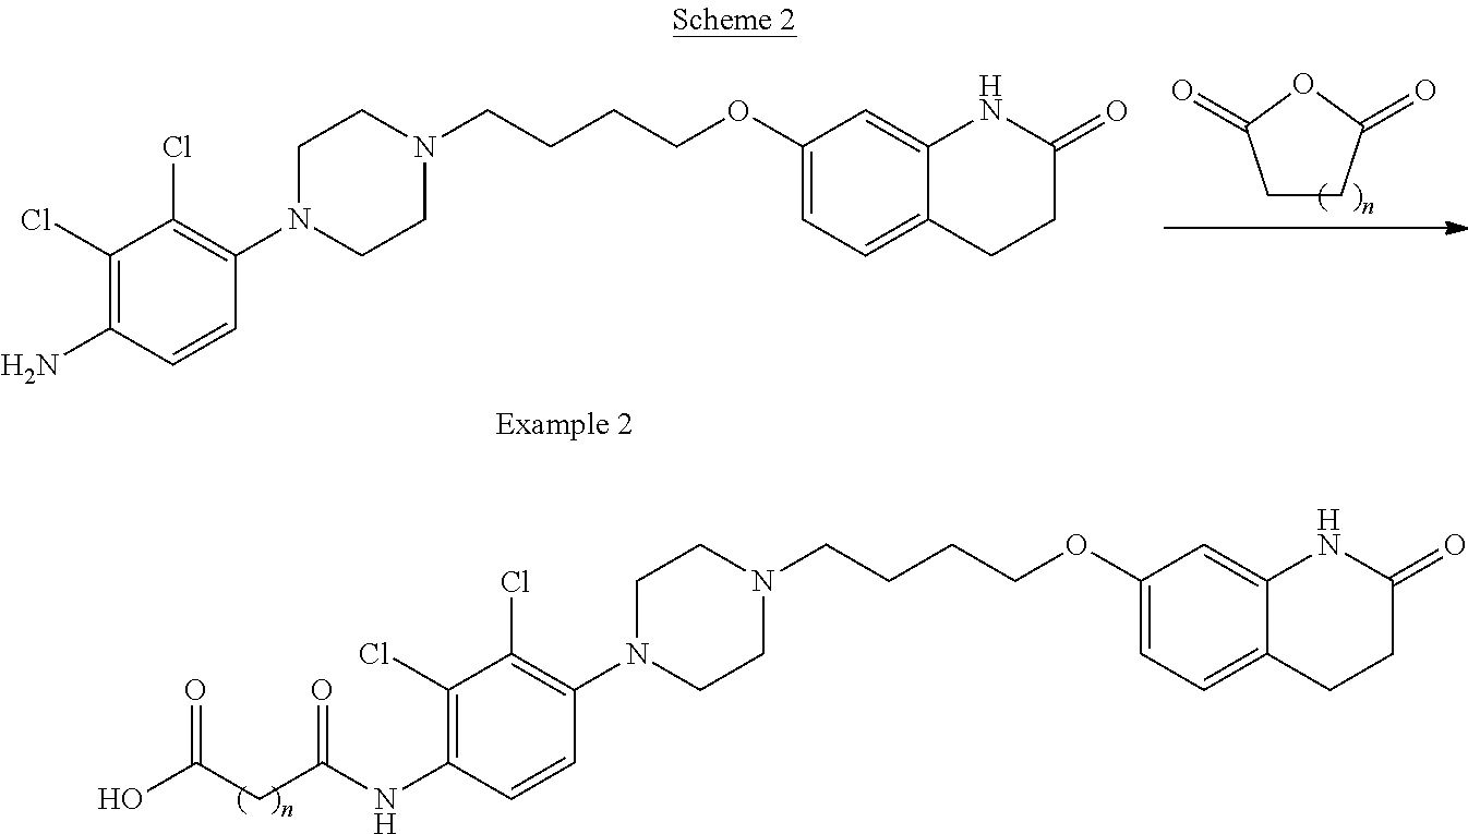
C1(Cl)=C(NC(CC(O)=O)=O)C=CC(N2CCN(CCCCOC3=CC=C4C(=C3)NC(=O)CC4)CC2)=C1Cl.C1CC(=O)OC1=O.C1(Cl)=C(N)C=CC(N2CCN(CCCCOC3=CC=C4C(=C3)NC(=O)CC4)CC2)=C1Cl
